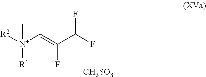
[R1][N+](C=C(C(F)F)F)([R2])C.[CH3SO3-]
